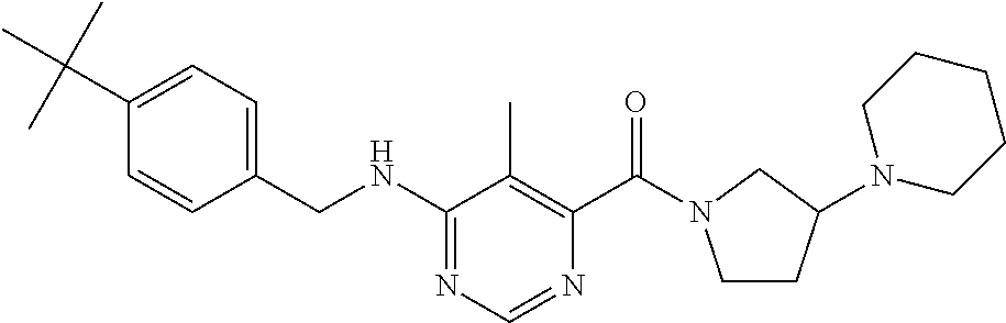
C1=CC(CNC2=NC=NC(C(=O)N3CCC(N4CCCCC4)C3)=C2C)=CC=C1C(C)(C)C
